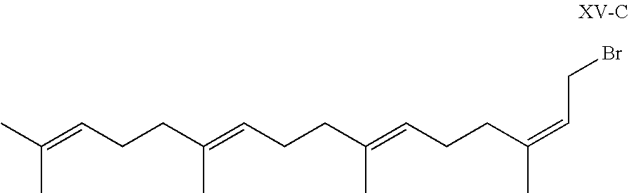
CC(=CCCC(=CCCC(=CCCC(=CCBr)C)C)C)C
